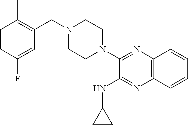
C1=CC(F)=CC(CN2CCN(C3=NC4=C(N=C3NC3CC3)C=CC=C4)CC2)=C1C
